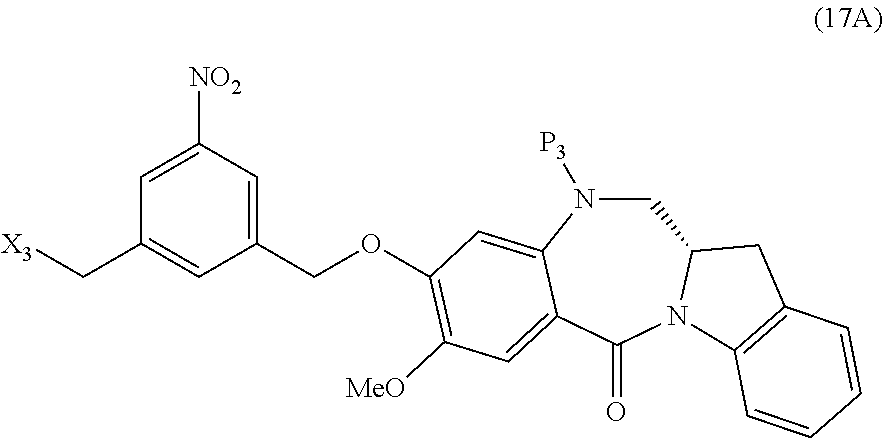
C1N([P3])C2=CC(OCC3=CC([NO2])=CC(C[X3])=C3)=C([MeO])C=C2C(=O)N2C1CC1=C2C=CC=C1
